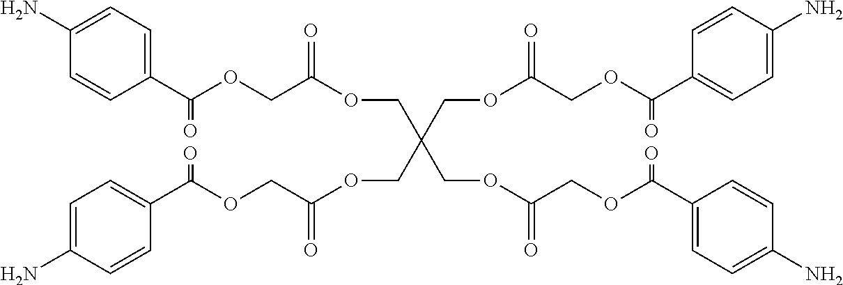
C1(N)=CC=C(C(OCC(OCC(COC(COC(C2=CC=C(N)C=C2)=O)=O)(COC(COC(C2=CC=C(N)C=C2)=O)=O)COC(COC(C2=CC=C(N)C=C2)=O)=O)=O)=O)C=C1
